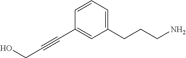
C1(CCCN)=CC=CC(C#CCO)=C1
